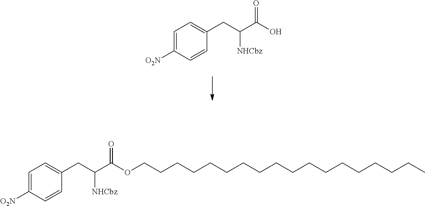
C1=C([O2N])C=CC(CC(C(O)=O)[NHCbz])=C1.C1=C([O2N])C=CC(CC(C(OCCCCCCCCCCCCCCCCCC)=O)[NHCbz])=C1
